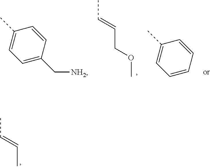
CC=CCOC.C1=C(C[NH2])C=CC(C)=C1.C1=CC=CC(C)=C1.CC=CC
